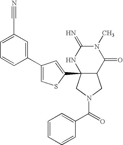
O=C(C1=CC=CC=C1)N1CC2C(C3=CC(C4=CC(C#N)=CC=C4)=CS3)(C1)NC(=N)N(C)C2=O
